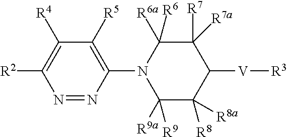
C1(N2C([R9])([R9a])C([R8])([R8a])C([V][R3])C([R7])([R7a])C2([R6])[R6a])=C([R5])C([R4])=C([R2])N=N1
